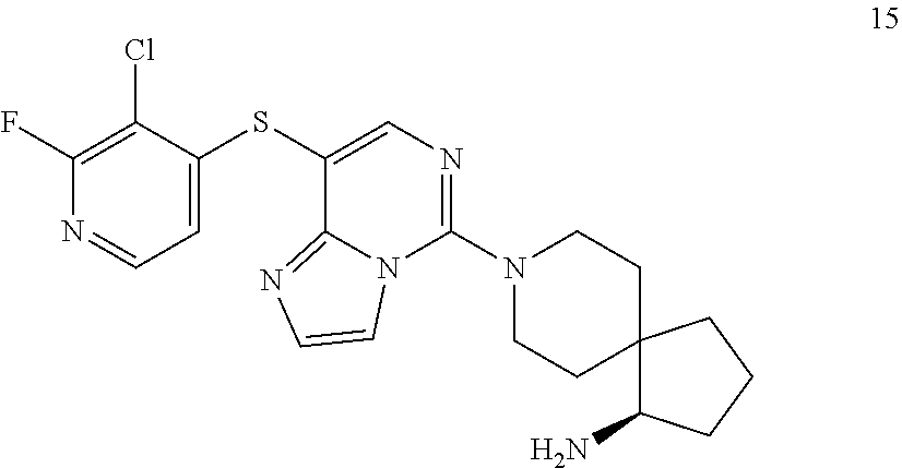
C1(F)=C(Cl)C(SC2=CN=C(N3CCC4(CC3)C(N)CCC4)N3C2=NC=C3)=CC=N1
